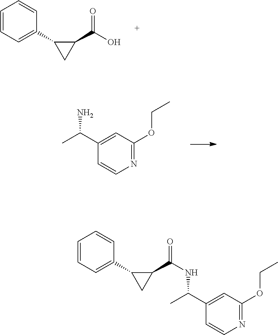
C1=CC=C(C2CC2C(O)=O)C=C1.C1(C(C)N)=CC(OCC)=NC=C1.C1=CC=C(C2CC2C(NC(C)C2=CC(OCC)=NC=C2)=O)C=C1
